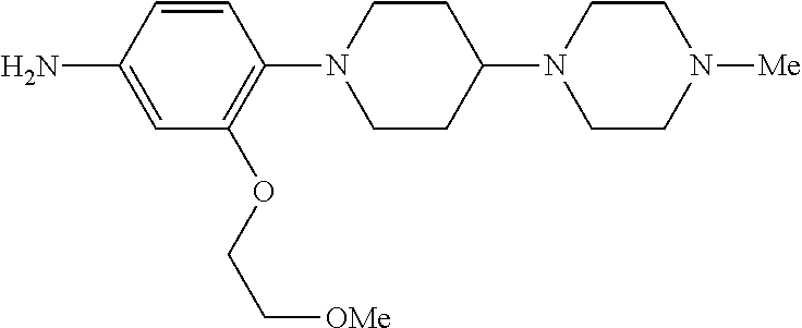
C1=C(N)C=CC(N2CCC(N3CCN([Me])CC3)CC2)=C1OCC[OMe]
